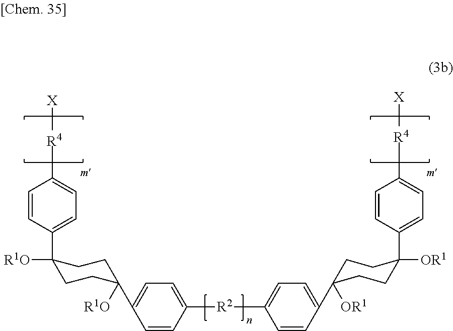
[R4](C1=CC=C(C2([R1O])CCC([R1O])(C3=CC=C([R2]C4=CC=C(C5([OR1])CCC([OR1])(C6=CC=C([R4][X])C=C6)CC5)C=C4)C=C3)CC2)C=C1)[X]
